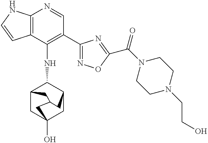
C12=C(NC=C1)N=CC(C1=NOC(C(N3CCN(CCO)CC3)=O)=N1)=C2NC1C2CC3(O)CC1CC(C3)C2
